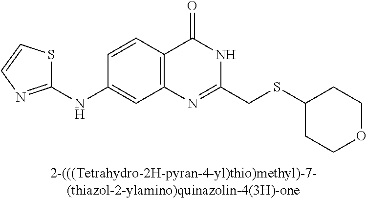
C1(NC2=NC=CS2)=CC2=C(C=C1)C(=O)NC(CSC1CCOCC1)=N2
